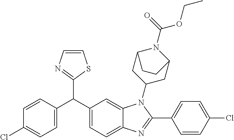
C1=C(C(C2=CC=C3C(=C2)N(C2CC4N(C(=O)OCC)C(C2)CC4)C(C2=CC=C(Cl)C=C2)=N3)C2=NC=CS2)C=CC(Cl)=C1
